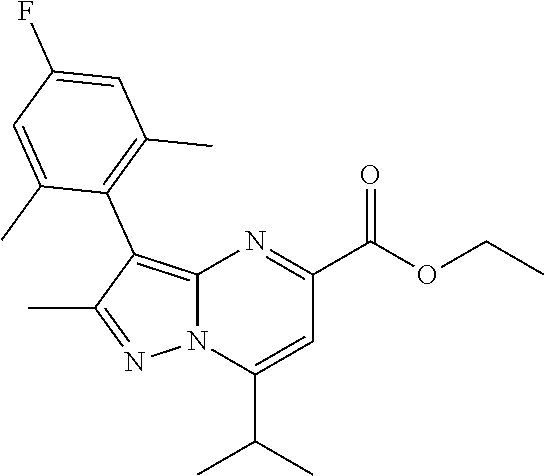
C12=C(C3=C(C)C=C(F)C=C3C)C(C)=NN1C(C(C)C)=CC(C(OCC)=O)=N2
